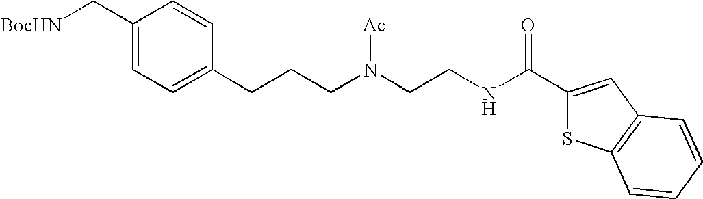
C1(C[BocHN])=CC=C(CCCN(CCNC(C2=CC3=C(S2)C=CC=C3)=O)[Ac])C=C1
